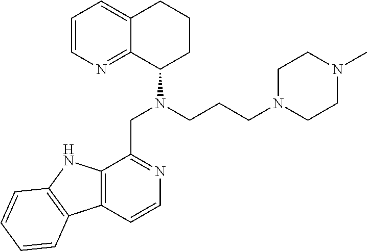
C1=CN=C2C(=C1)CCCC2N(CCCN1CCN(C)CC1)CC1=NC=CC2=C1NC1=C2C=CC=C1
